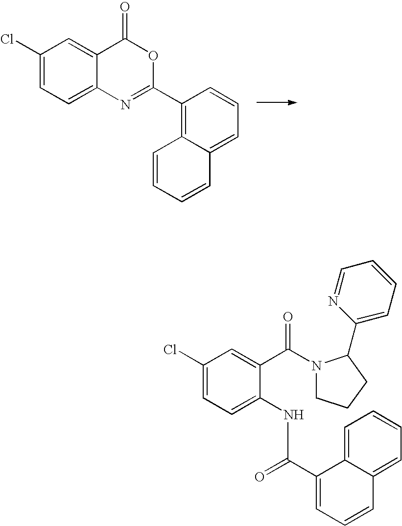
C1=CC=CC2=CC=CC(C3=NC4=CC=C(Cl)C=C4C(=O)O3)=C12.C1(Cl)=CC=C(NC(=O)C2=CC=CC3=CC=CC=C23)C(C(=O)N2CCCC2C2=CC=CC=N2)=C1
